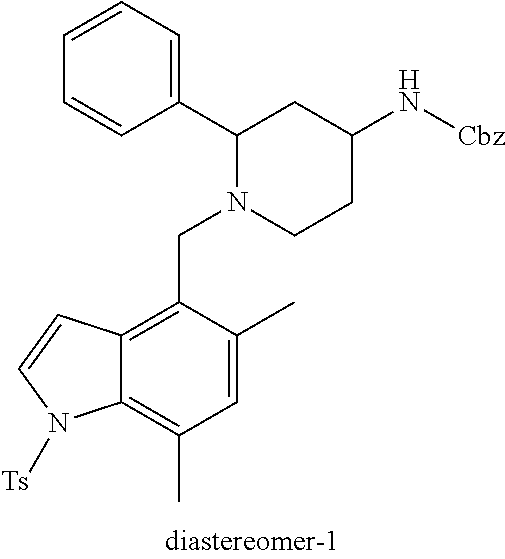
C1=CC=C(C2N(CC3=C4C(=C(C)C=C3C)N([Ts])C=C4)CCC(N[Cbz])C2)C=C1
